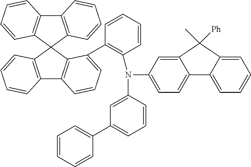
C12=C(C3(C4=C1C=CC=C4)C1=C(C4=C3C(C3=C(N(C5=CC(C6=CC=CC=C6)=CC=C5)C5=CC=C6C(=C5)C(C)([Ph])C5=CC=CC=C65)C=CC=C3)=CC=C4)C=CC=C1)C=CC=C2
